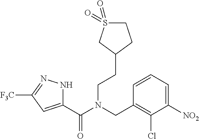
C1(C(N(CC2=C(Cl)C([NO2])=CC=C2)CCC2CCS(=O)(=O)C2)=O)=CC([F3C])=NN1
